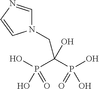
OP(C(P(O)(=O)O)(O)CN1C=NC=C1)(O)=O
